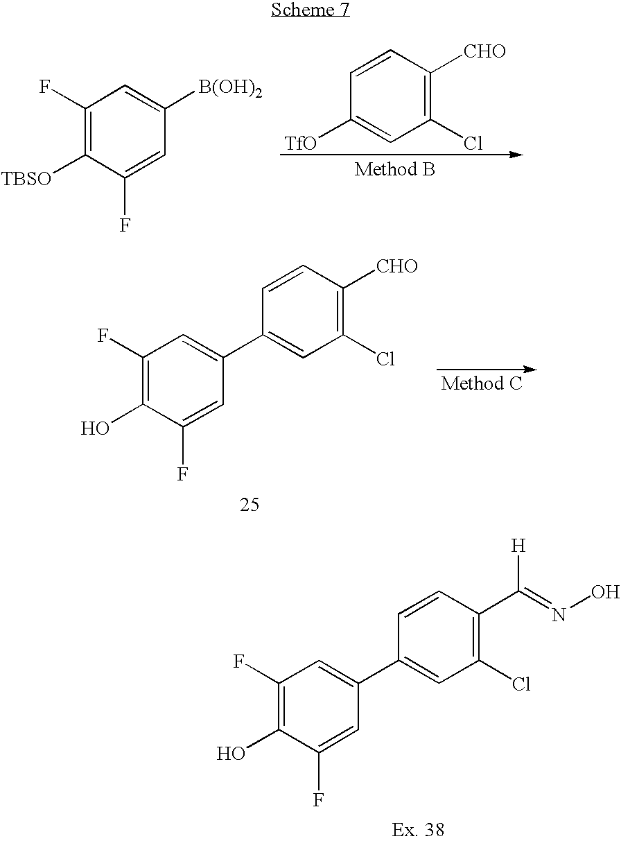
C1(Cl)=C([CHO])C=CC([TfO])=C1.C1(F)=C([TBSO])C(F)=CC([B(OH)2])=C1.C1(F)=C(O)C(F)=CC(C2=CC(Cl)=C(C(=NO)[H])C=C2)=C1.C1(F)=C(O)C(F)=CC(C2=CC(Cl)=C([CHO])C=C2)=C1
